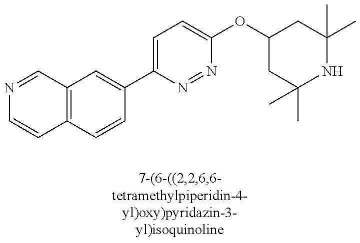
N1=CC2=C(C=C1)C=CC(C1=CC=C(OC3CC(C)(C)NC(C)(C)C3)N=N1)=C2
